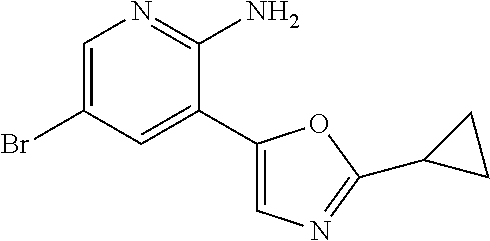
C1=C(Br)C=C(C2=CN=C(C3CC3)O2)C(N)=N1
